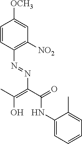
C1=CC(N=NC(C(=O)NC2=CC=CC=C2C)=C(C)O)=C([NO2])C=C1[OCH3]
